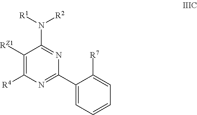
C1([RZ1])=C([R4])N=C(C2=CC=CC=C2[R7])N=C1N([R2])[R1]
